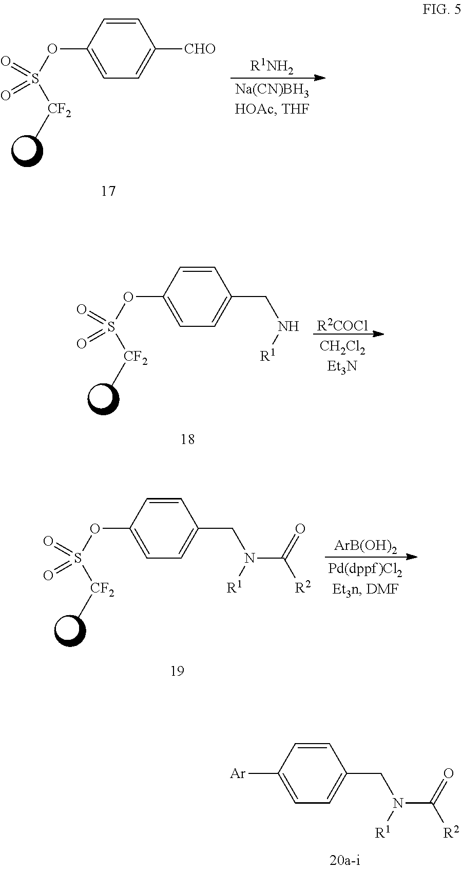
C1=CC([Ar])=CC=C1CN([R1])C(=O)[R2].C1=CC(OS([CF2]C)(=O)=O)=CC=C1[CHO].[R1NH2].C1=CC(OS([CF2]C)(=O)=O)=CC=C1CN[R1].[R2COCl].C1=CC(OS([CF2]C)(=O)=O)=CC=C1CN([R1])C(=O)[R2].[ArB(OH)2]
